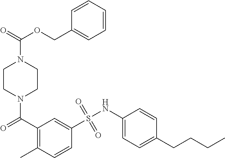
N1(C(=O)C2=C(C)C=CC(S(NC3=CC=C(CCCC)C=C3)(=O)=O)=C2)CCN(C(=O)OCC2=CC=CC=C2)CC1
